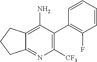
C1(C2=C(F)C=CC=C2)=C([CF3])N=C2C(=C1N)CCC2
